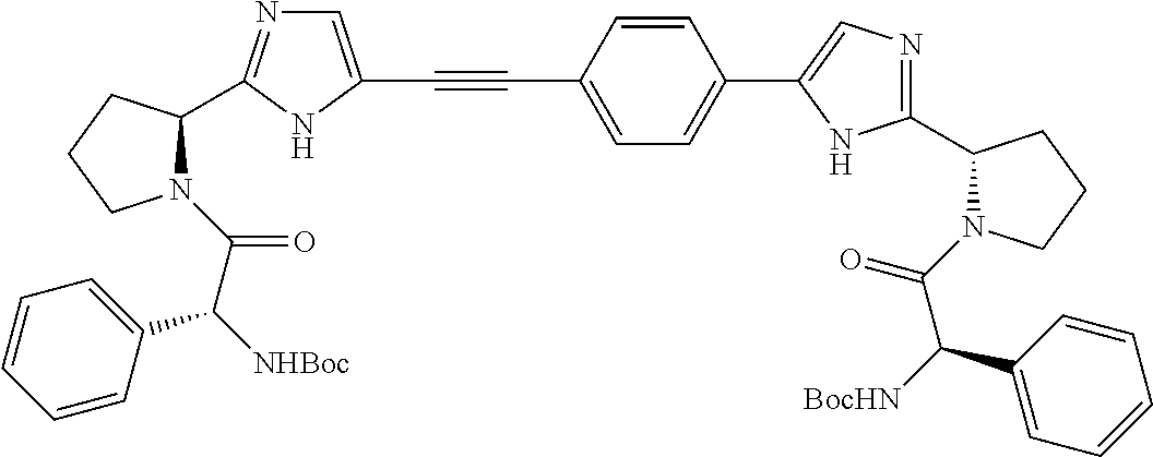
C(#CC1=CC=C(C2=CN=C(C3N(C(=O)C([BocHN])C4=CC=CC=C4)CCC3)N2)C=C1)C1=CN=C(C2N(C(C([NHBoc])C3=CC=CC=C3)=O)CCC2)N1
